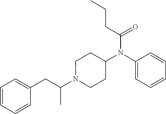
C1(CC(N2CCC(N(C3=CC=CC=C3)C(CCC)=O)CC2)C)=CC=CC=C1
